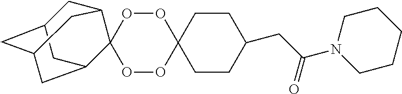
O1OC2(OOC13C1CC4CC(CC3C4)C1)CCC(CC(N1CCCCC1)=O)CC2
